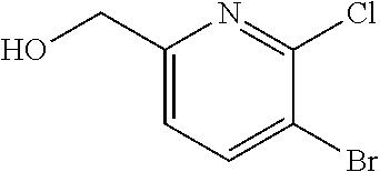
C1(CO)=CC=C(Br)C(Cl)=N1
